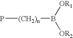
P[(CH2)n]B([OR2])[OR1]
